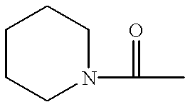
C(C)(=O)N1CCCCC1
